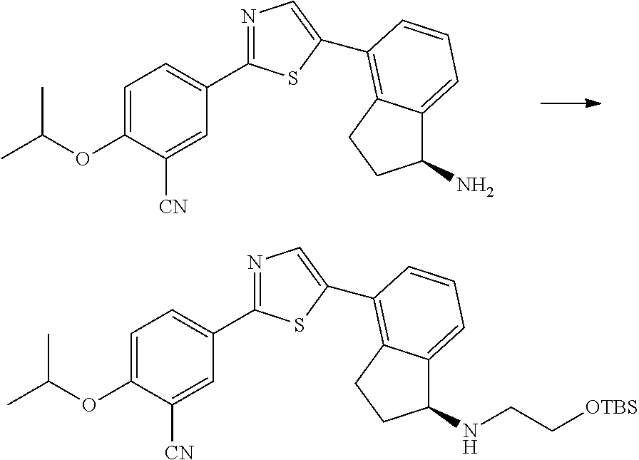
O(C1=CC=C(C2=NC=C(C3=C4C(=CC=C3)C(N)CC4)S2)C=C1[CN])C(C)C.O(C1=CC=C(C2=NC=C(C3=C4C(=CC=C3)C(NCC[OTBS])CC4)S2)C=C1[CN])C(C)C
